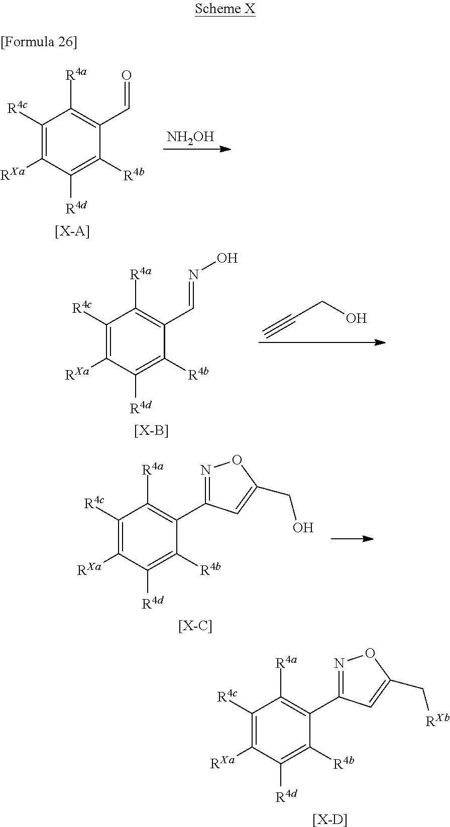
C1([R4c])=C([RXa])C([R4d])=C([R4b])C(C2=NOC(C[RXb])=C2)=C1[R4a].[[X-D]].C1([R4c])=C([RXa])C([R4d])=C([R4b])C(C=NO)=C1[R4a].[[X-B]].C(CO)#C.C1([R4c])=C([RXa])C([R4d])=C([R4b])C(C2=NOC(CO)=C2)=C1[R4a].[[X-C]].C1([R4c])=C([RXa])C([R4d])=C([R4b])C(C=O)=C1[R4a].[[X-A]].[NH2OH]
